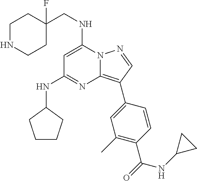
N12C(=C(C3=CC(C)=C(C(=O)NC4CC4)C=C3)C=N1)N=C(NC1CCCC1)C=C2NCC1(F)CCNCC1
